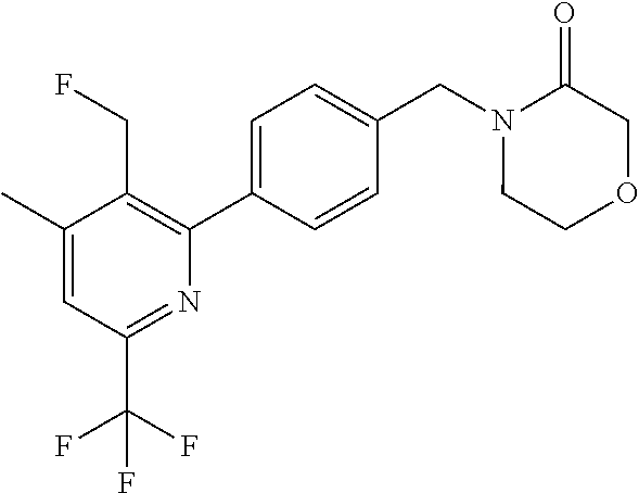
N1(CC2=CC=C(C3=C(CF)C(C)=CC(C(F)(F)F)=N3)C=C2)CCOCC1=O
